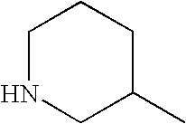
C1NCC(C)CC1
